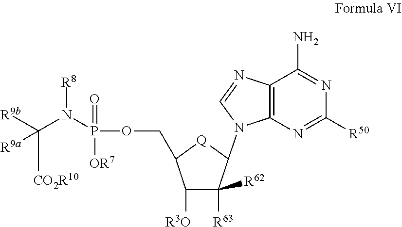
C12=C(N=C([R50])N=C1N)N(C1C([R63])([R62])C([R3O])C(COP(=O)([OR7])N(C([R9b])([CO2R10])[R9a])[R8])[Q]1)C=N2
